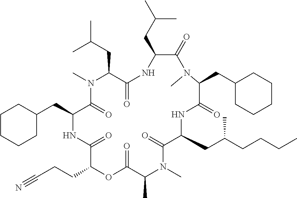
C1(CC(C)C)C(=O)N(C)C(CC2CCCCC2)C(=O)NC(CC(CCCC)C)C(=O)N(C)C(C)C(=O)OC(CCC#N)C(=O)NC(CC2CCCCC2)C(=O)N(C)C(CC(C)C)C(=O)N1
